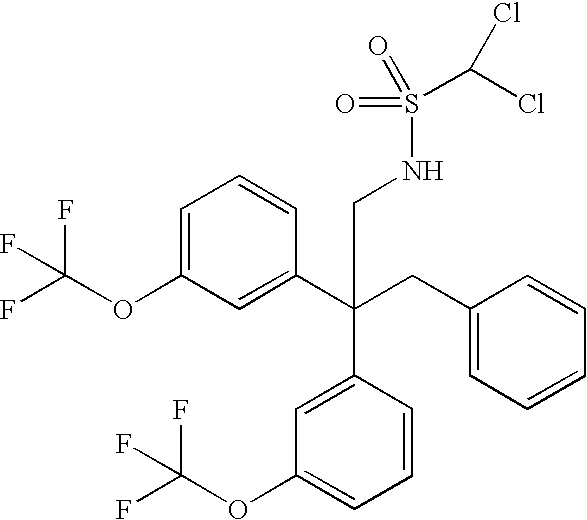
C1=C(OC(F)(F)F)C=C(C(CC2=CC=CC=C2)(C2=CC(OC(F)(F)F)=CC=C2)CNS(=O)(=O)C(Cl)Cl)C=C1
